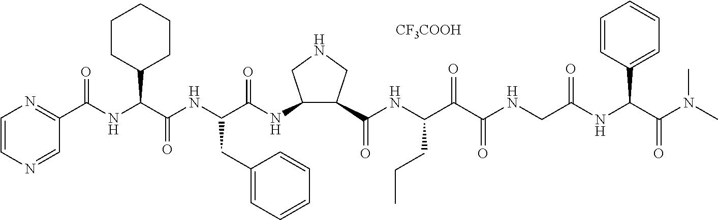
C1(C(NC(C(NC(C(=O)NC2C(C(=O)NC(C(C(NCC(NC(C(N(C)C)=O)C3=CC=CC=C3)=O)=O)=O)CCC)CNC2)CC2=CC=CC=C2)=O)C2CCCCC2)=O)=NC=CN=C1.[CF3COOH]
